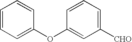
C1=CC=C(OC2=CC([CHO])=CC=C2)C=C1
